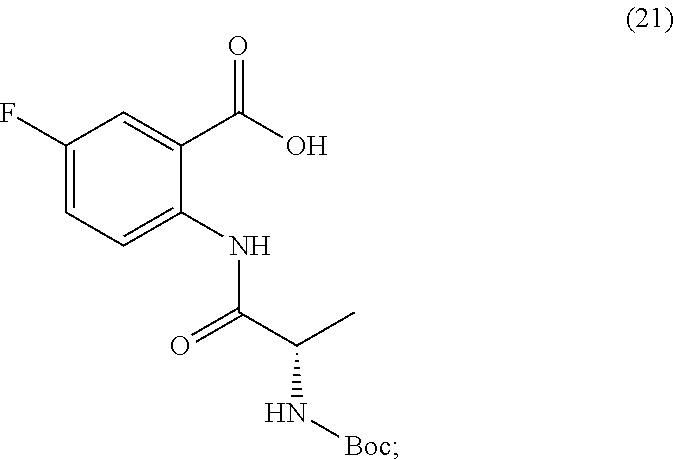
C1(F)=CC=C(NC(C(C)N[Boc])=O)C(C(O)=O)=C1
